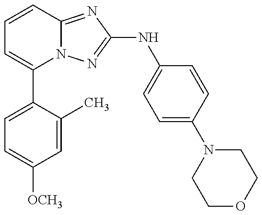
C1(C2=CC=C([OCH3])C=C2C)=CC=CC2=NC(NC3=CC=C(N4CCOCC4)C=C3)=NN12
